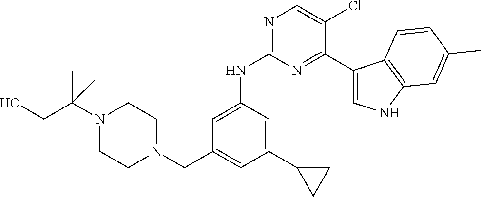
N1(C(CO)(C)C)CCN(CC2=CC(C3CC3)=CC(NC3=NC=C(Cl)C(C4=CNC5=C4C=CC(C)=C5)=N3)=C2)CC1
